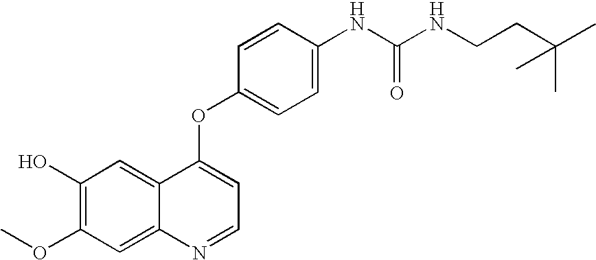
C1=CC(OC2=CC=NC3=CC(OC)=C(O)C=C23)=CC=C1NC(NCCC(C)(C)C)=O
